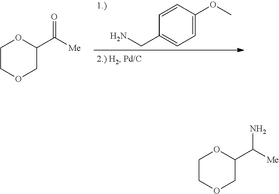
C1COCC(C([Me])=O)O1.C1=CC(CN)=CC=C1OC.C1COCC(C([Me])N)O1
